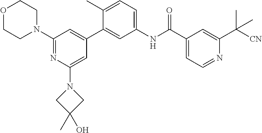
O1CCN(C2=NC(N3CC(C)(O)C3)=CC(C3=CC(NC(C4=CC=NC(C(C)([CN])C)=C4)=O)=CC=C3C)=C2)CC1
